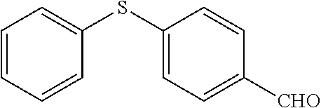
C1(SC2=CC=CC=C2)=CC=C([CHO])C=C1
